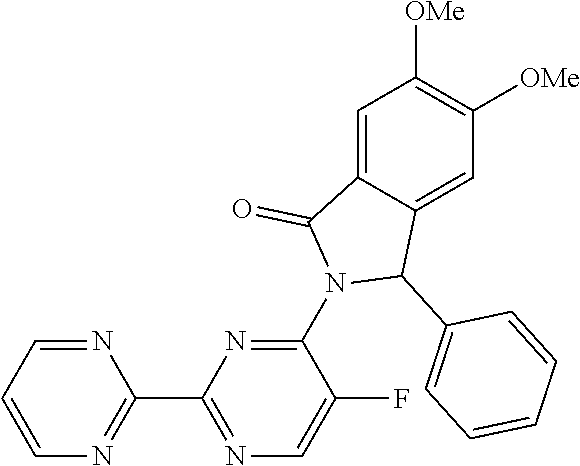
N1=CC=CN=C1C1=NC=C(F)C(N2C(C3=CC=CC=C3)C3=CC([OMe])=C([OMe])C=C3C2=O)=N1
